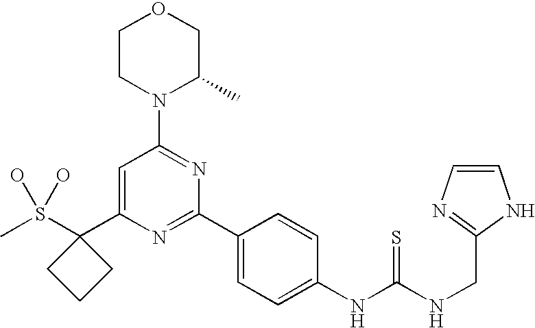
CS(C1(C2=CC(N3C(C)COCC3)=NC(C3=CC=C(NC(NCC4=NC=CN4)=S)C=C3)=N2)CCC1)(O)O
